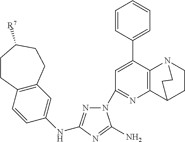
N1(C2=NC3=C(C(C4=CC=CC=C4)=C2)N2CCC3CC2)N=C(NC2=CC3=C(C=C2)CCC([R7])CC3)N=C1N
